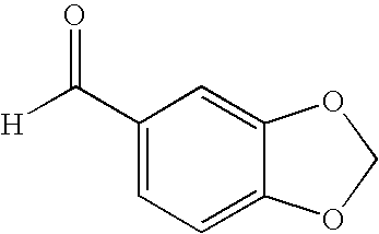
O=C(C1=CC=C2C(=C1)OCO2)[H]
